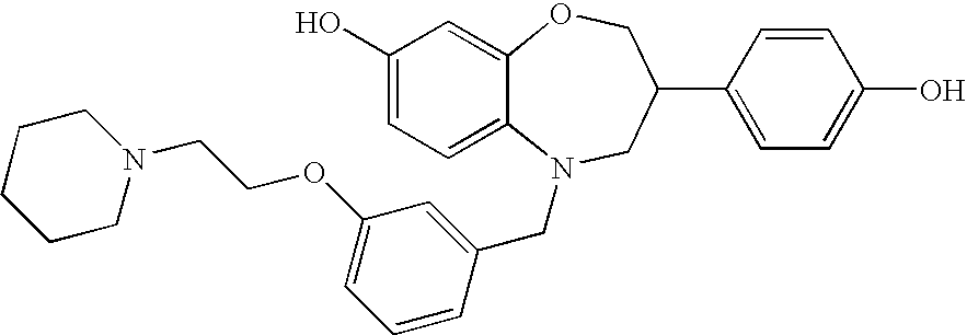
C1(O)=CC=C2C(=C1)OCC(C1=CC=C(O)C=C1)CN2CC1=CC(OCCN2CCCCC2)=CC=C1
